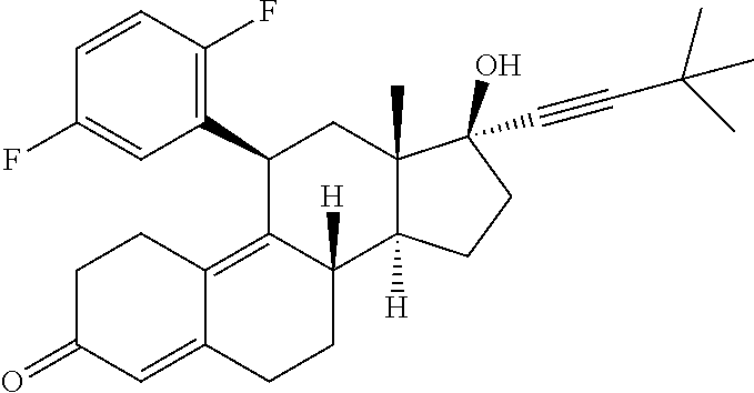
C1(C2=C(F)C=CC(F)=C2)C2=C3C(=CC(=O)CC3)CCC2([H])C2([H])C(C)(C1)C(C#CC(C)(C)C)(O)CC2
